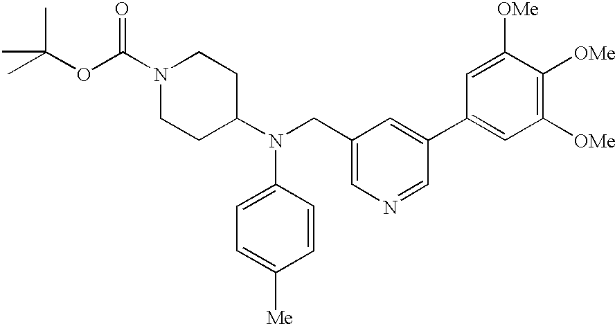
N1(C(OC(C)(C)C)=O)CCC(N(CC2=CN=CC(C3=CC([OMe])=C([OMe])C([OMe])=C3)=C2)C2=CC=C([Me])C=C2)CC1
